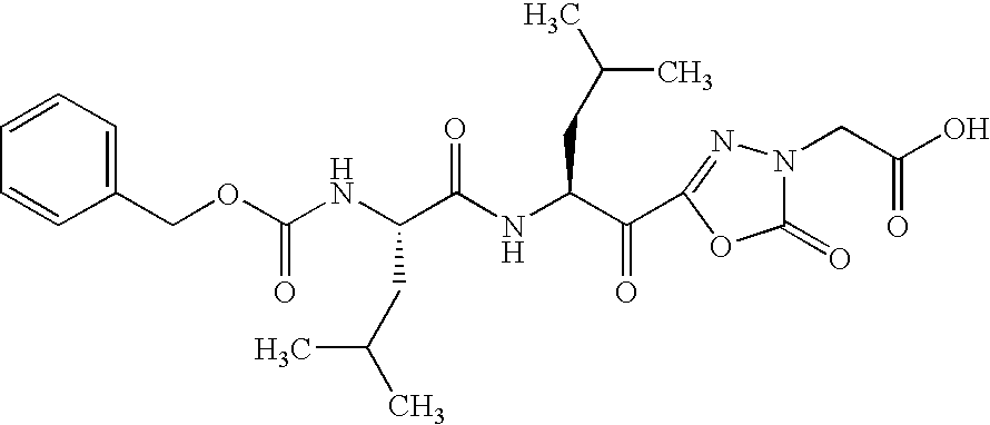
C1=CC=CC(COC(NC(C(NC(C(C2=NN(CC(O)=O)C(=O)O2)=O)CC(C)C)=O)CC(C)C)=O)=C1
